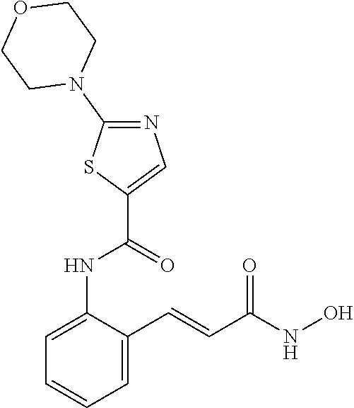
C1=C(NC(C2=CN=C(N3CCOCC3)S2)=O)C(C=CC(NO)=O)=CC=C1
